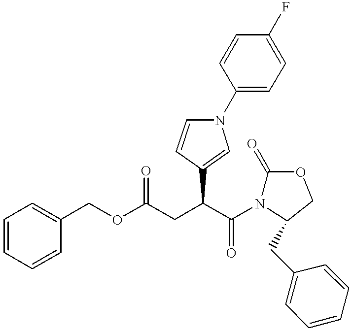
C1=CC=CC(COC(CC(C(=O)N2C(=O)OCC2CC2=CC=CC=C2)C2=CN(C3=CC=C(F)C=C3)C=C2)=O)=C1
